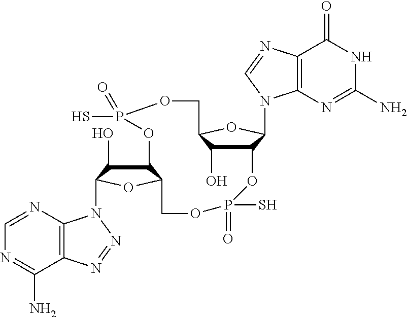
C12C(O)C(OC1N1C3=C(C(=O)NC(N)=N3)N=C1)COP(S)(=O)OC1C(O)C(N3C4=C(C(N)=NC=N4)N=N3)OC1COP(=O)(S)O2
